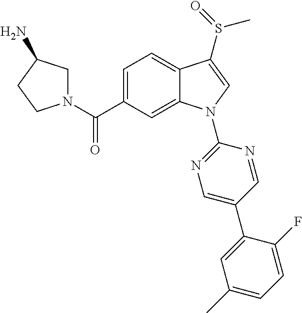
C(C1=CC=C2C(=C1)N(C1=NC=C(C3=CC(C)=CC=C3F)C=N1)C=C2S(=O)C)(=O)N1CC(N)CC1
